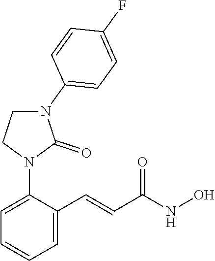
C1=C(C=CC(NO)=O)C(N2CCN(C3=CC=C(F)C=C3)C2=O)=CC=C1
